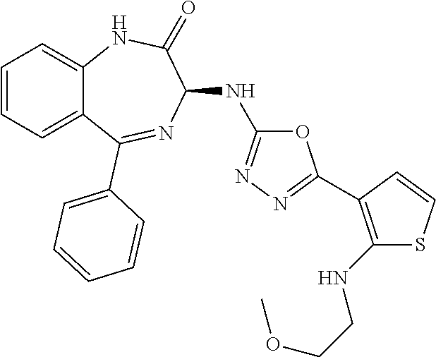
C1(NC2=NN=C(C3=C(NCCOC)SC=C3)O2)C(=O)NC2=CC=CC=C2C(C2=CC=CC=C2)=N1
